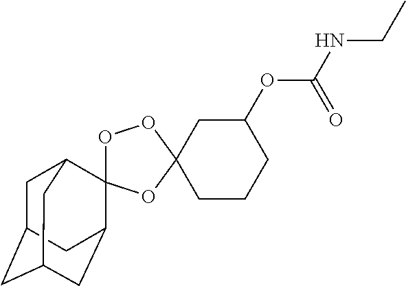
C1C2CC3CC(C4(C1C3)OOC1(O4)CC(OC(NCC)=O)CCC1)C2
